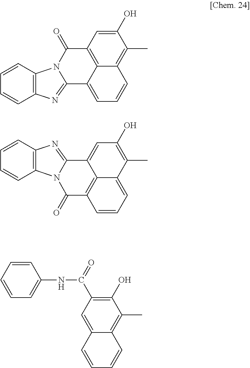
C1=CC2=C(C=C1)N=C1N2C(=O)C2=C3C1=CC=CC3=C(C)C(O)=C2.C12=CC(O)=C(C)C3=CC=CC(=C13)C(=O)N1C3=C(C=CC=C3)N=C21.C1=CC=CC=C1NC(=O)C1=C(O)C(C)=C2C(=C1)C=CC=C2
